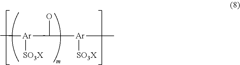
C[Ar](C(C)([Ar]([SO3X])C)O)[SO3X]
